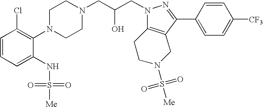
C1=CC=C(NS([Me])(=O)=O)C(N2CCN(CC(CN3N=C(C4=CC=C([CF3])C=C4)C4=C3CCN(S(=O)(=O)[Me])C4)O)CC2)=C1Cl
